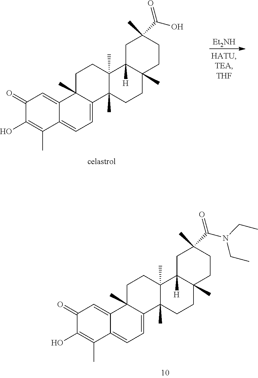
C1C2([H])C(C)(CCC1(C(N(CC)CC)=O)C)CCC1(C)C2(C)CCC2(C)C1=CC=C1C2=CC(=O)C(O)=C1C.C1C2([H])C(C)(CCC1(C(O)=O)C)CCC1(C)C2(C)CCC2(C)C1=CC=C1C2=CC(=O)C(O)=C1C.[Et2NH]
